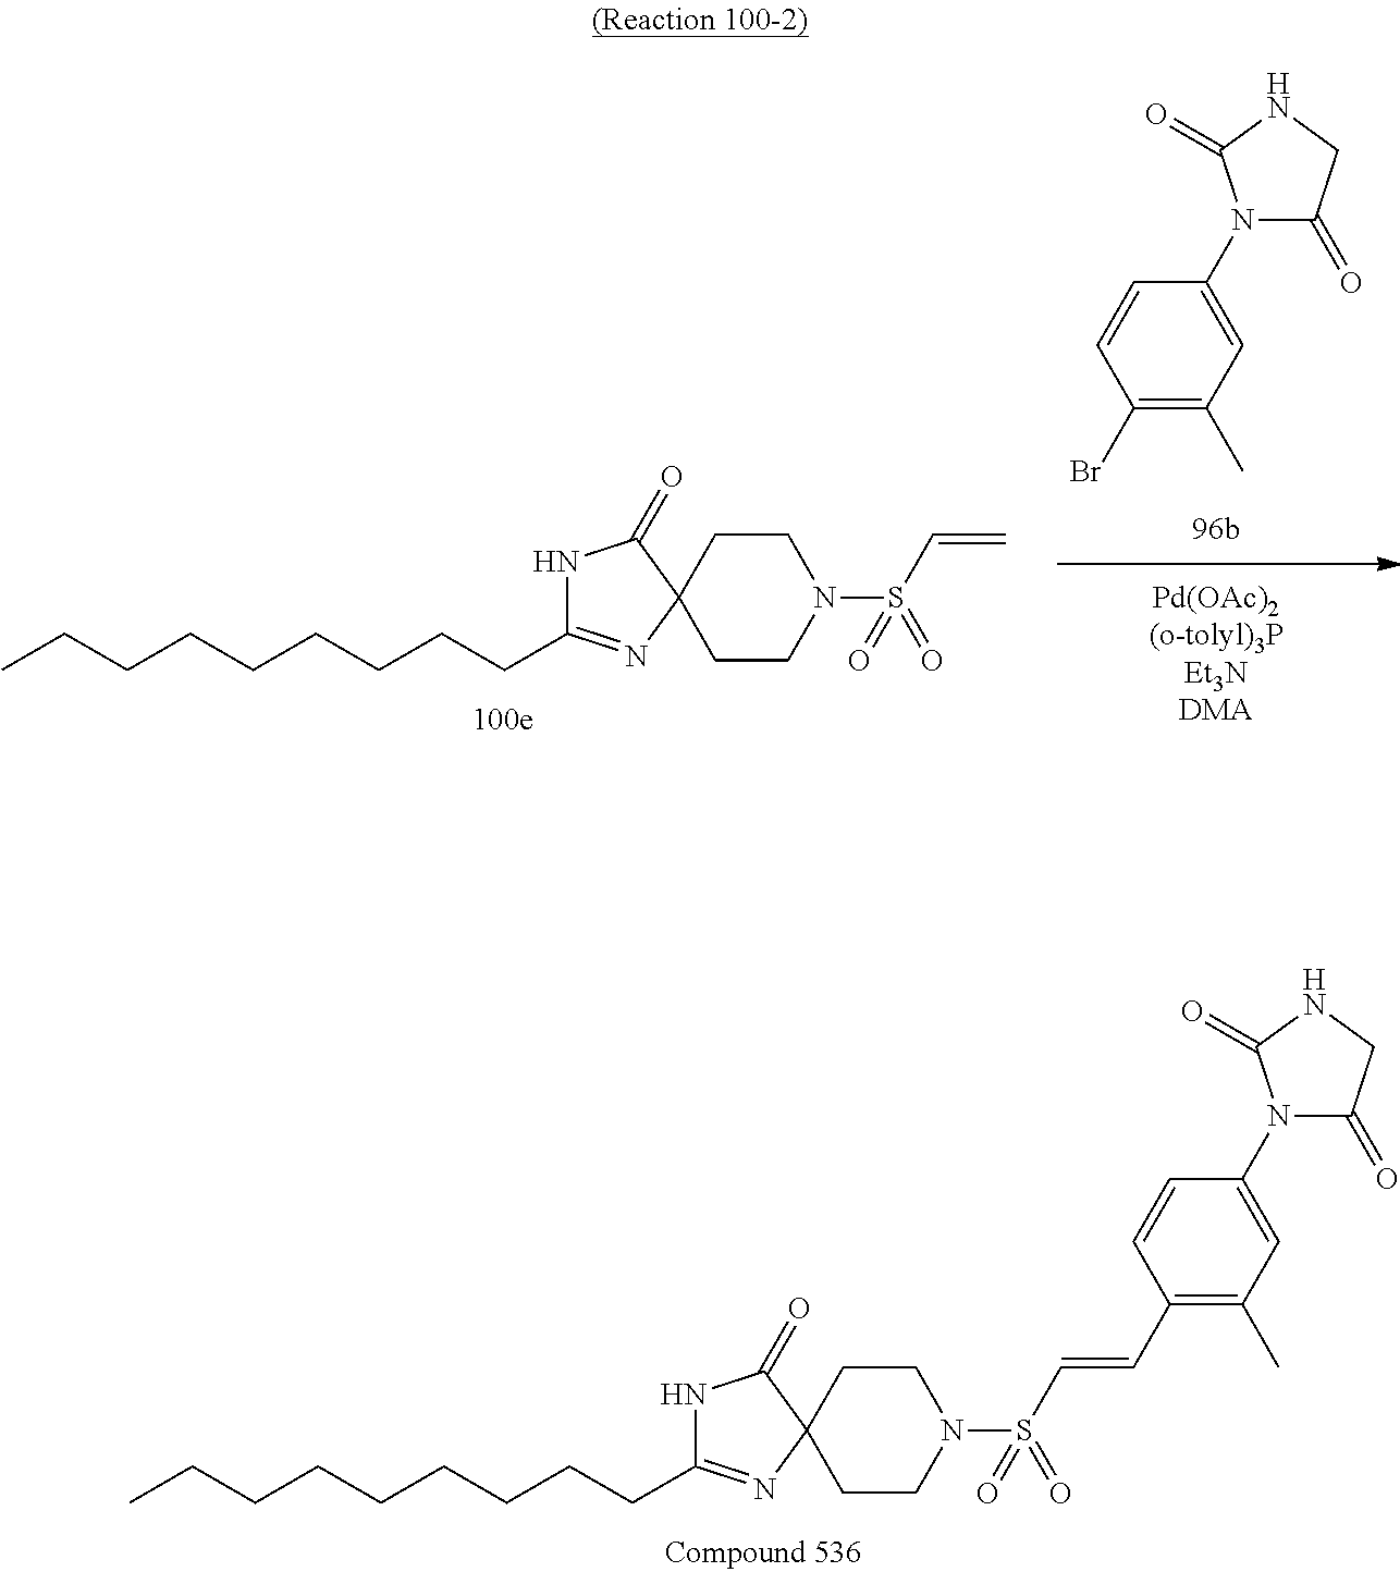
C(C1=NC2(C(=O)N1)CCN(S(C=CC1=C(C)C=C(N3C(=O)CNC3=O)C=C1)(=O)=O)CC2)CCCCCCCC.C1(Br)=C(C)C=C(N2C(=O)CNC2=O)C=C1.C(C1=NC2(C(=O)N1)CCN(S(C=C)(=O)=O)CC2)CCCCCCCC
